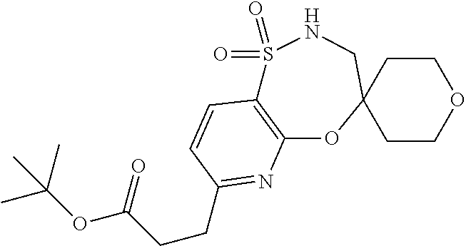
C12=C(OC3(CNS1(=O)=O)CCOCC3)N=C(CCC(OC(C)(C)C)=O)C=C2
